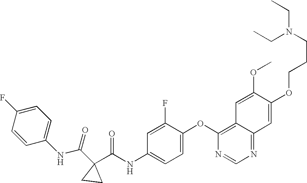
N1=C2C(=C(OC3=CC=C(NC(C4(C(NC5=CC=C(F)C=C5)=O)CC4)=O)C=C3F)N=C1)C=C(OC)C(OCCCN(CC)CC)=C2
